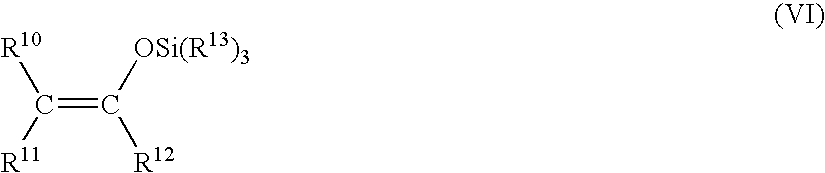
C(=C([OSi(R13)3])[R12])([R10])[R11]
